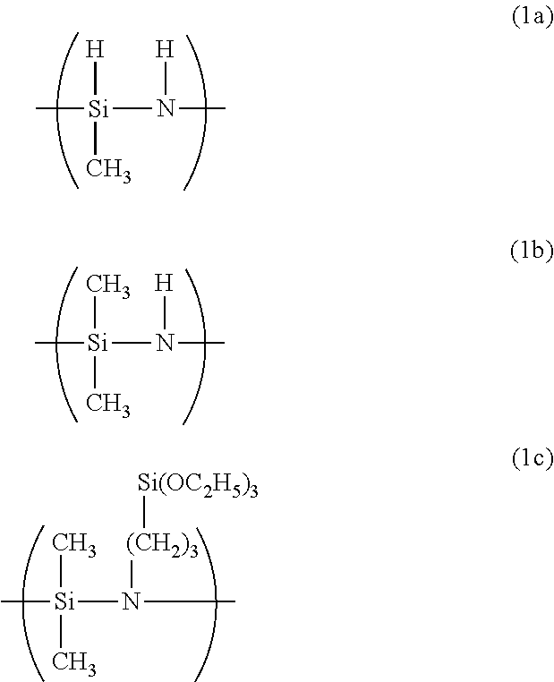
C[Si](N(C)[H])([H])C.C[Si](N(C)[H])(C)C.C[Si](N(C)[(CH2)3][Si(OC2H5)3])(C)C
